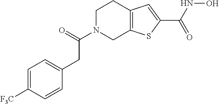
C1N(C(CC2=CC=C([F3C])C=C2)=O)CC2=C(C1)C=C(C(NO)=O)S2
